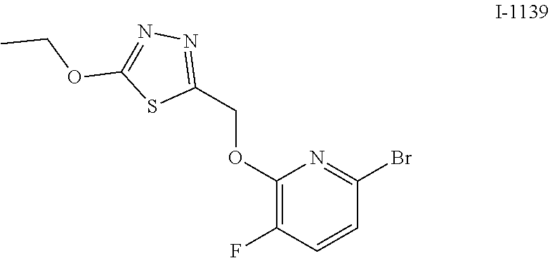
C1(Br)=NC(OCC2=NN=C(OCC)S2)=C(F)C=C1
